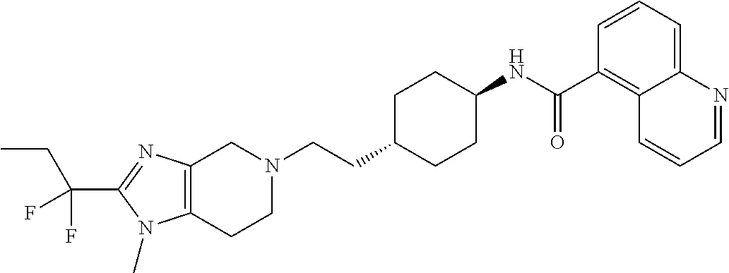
C1(C(CC)(F)F)=NC2=C(N1C)CCN(CCC1CCC(NC(C3=C4C(=CC=C3)N=CC=C4)=O)CC1)C2
